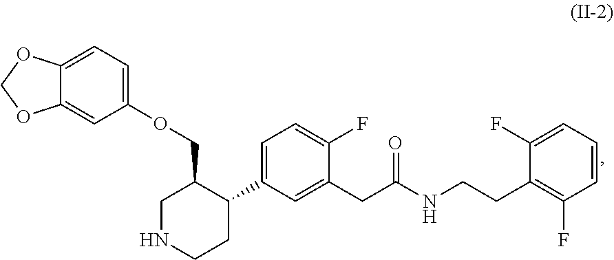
C1NCCC(C2=CC=C(F)C(CC(NCCC3=C(F)C=CC=C3F)=O)=C2)C1COC1=CC=C2C(=C1)OCO2
